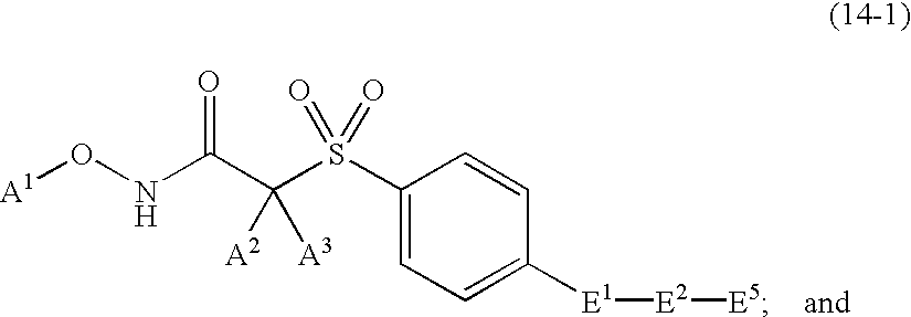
[A1]ONC(C(S(C1=CC=C([E1][E2][E5])C=C1)(=O)=O)([A2])[A3])=O
